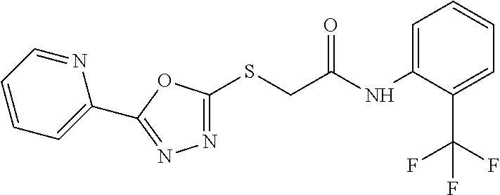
N1=C(SCC(NC2=CC=CC=C2C(F)(F)F)=O)OC(C2=CC=CC=N2)=N1
